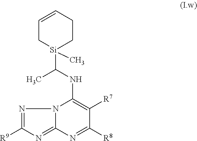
C1=CCC[Si](C(NC2=C([R7])C([R8])=NC3=NC([R9])=NN32)C)(C)C1
